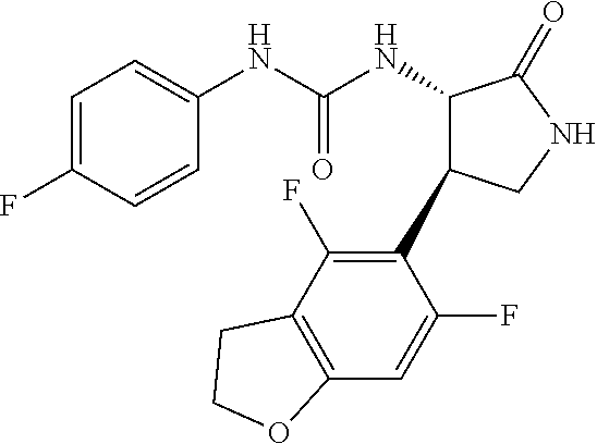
C1=CC(F)=CC=C1NC(NC1C(C2=C(F)C3=C(C=C2F)OCC3)CNC1=O)=O
